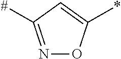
N1=C([#])C=C(*)O1
